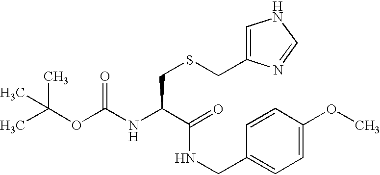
CC(OC(NC(C(NCC1=CC=C(OC)C=C1)=O)CSCC1=CNC=N1)=O)(C)C
